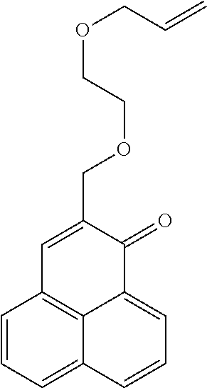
C1=CC=C2C3=C1C=C(COCCOCC=C)C(=O)C3=CC=C2
